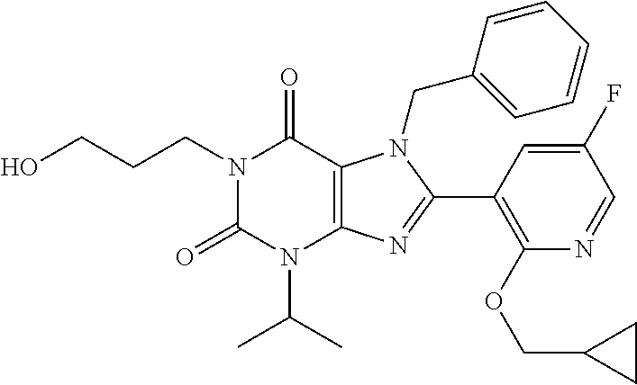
OCCCN1C(=O)N(C(C)C)C2=C(C1=O)N(CC1=CC=CC=C1)C(C1=C(OCC3CC3)N=CC(F)=C1)=N2
